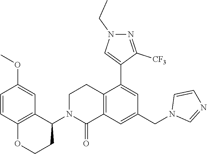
C1=CC2=C(C=C1OC)C(N1CCC3=C(C1=O)C=C(CN1C=NC=C1)C=C3C1=CN(CC)N=C1[CF3])CCO2
